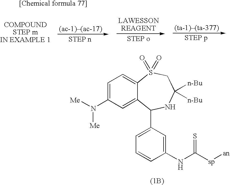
C12=CC=C(N([Me])[Me])C=C1C(C1=CC=CC(NC(=S)[sp][an])=C1)NC([n-Bu])([n-Bu])CS2(=O)=O
